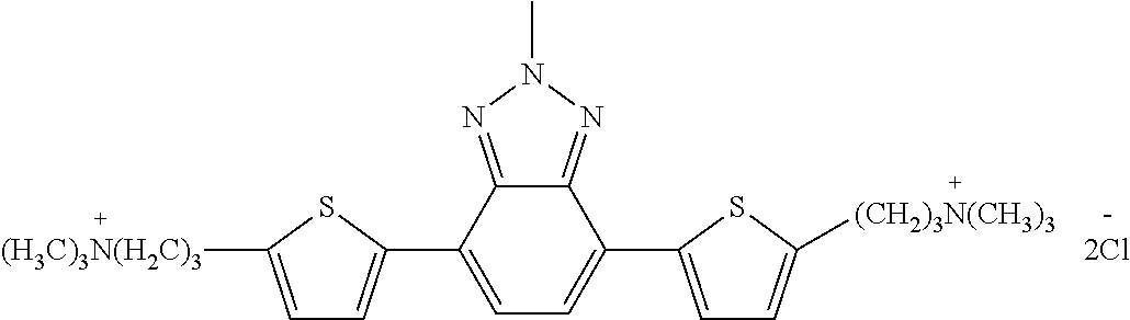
[2Cl].[(H3C)3N(H2C)3]C1=CC=C(C2=CC=C(C3=CC=C([(CH2)3N(CH3)3])S3)C3=NN(C)N=C23)S1
